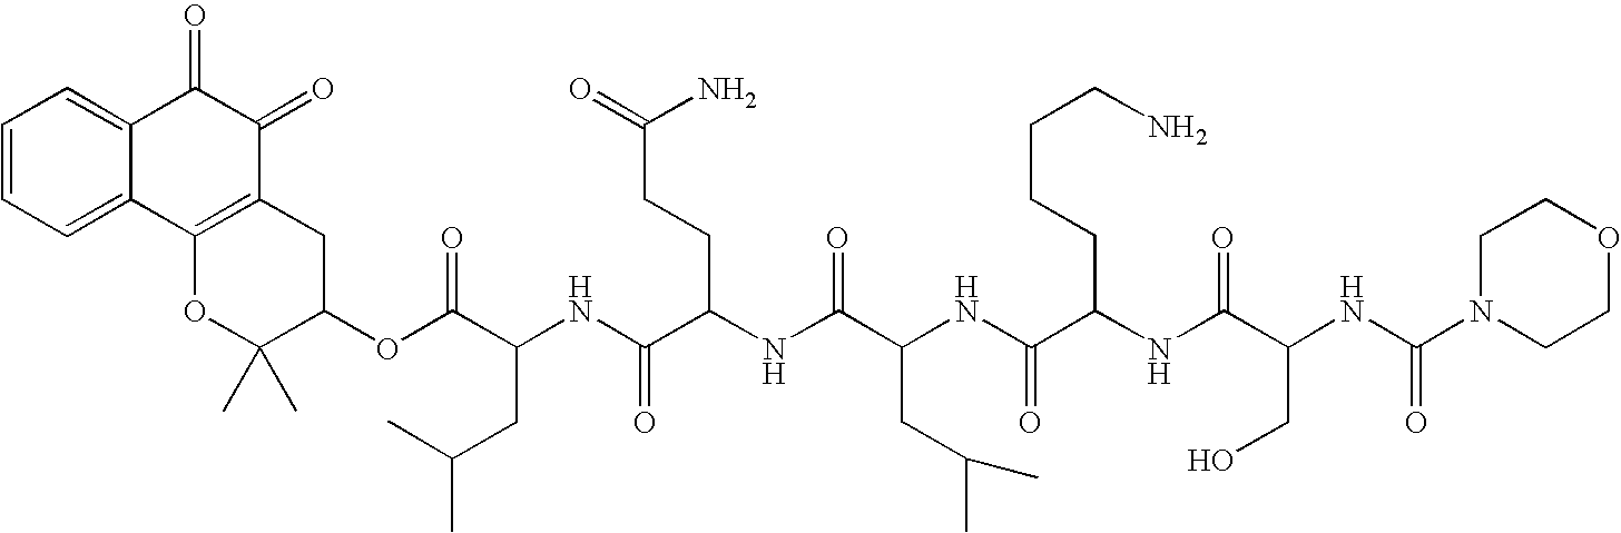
O(C(C(NC(C(NC(C(NC(C(NC(C(NC(N1CCOCC1)=O)CO)=O)CCCCN)=O)CC(C)C)=O)CCC(=O)N)=O)CC(C)C)=O)C1C(C)(C)OC2=C(C(=O)C(=O)C3=CC=CC=C32)C1
